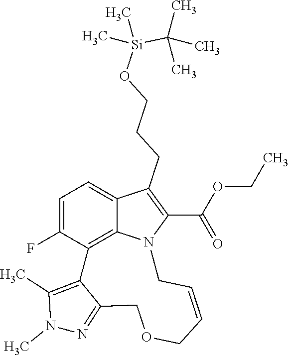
C1=C(F)C2=C3C(=C1)C(CCCO[Si](C)(C(C)(C)C)C)=C(C(OCC)=O)N3CC=CCOCC1=NN(C)C(C)=C21
